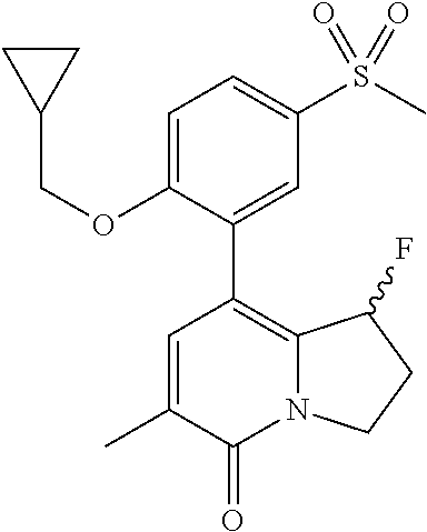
C1=C(OCC2CC2)C(C2=C3N(C(=O)C(C)=C2)CCC3F)=CC(S(C)(=O)=O)=C1
